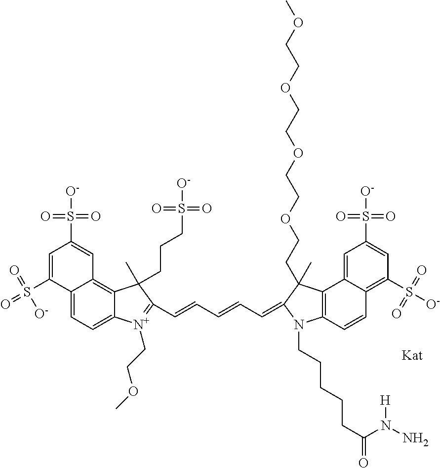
C12=CC=C3C(=C1C=C(S([O-])(=O)=O)C=C2S(=O)(=O)[O-])C(C)(CCCS([O-])(=O)=O)C(C=CC=CC=C1C(CCOCCOCCOCCOC)(C)C2=C(N1CCCCCC(N(N)[H])=O)C=CC1=C(S([O-])(=O)=O)C=C(S([O-])(=O)=O)C=C21)=[N+]3CCOC
